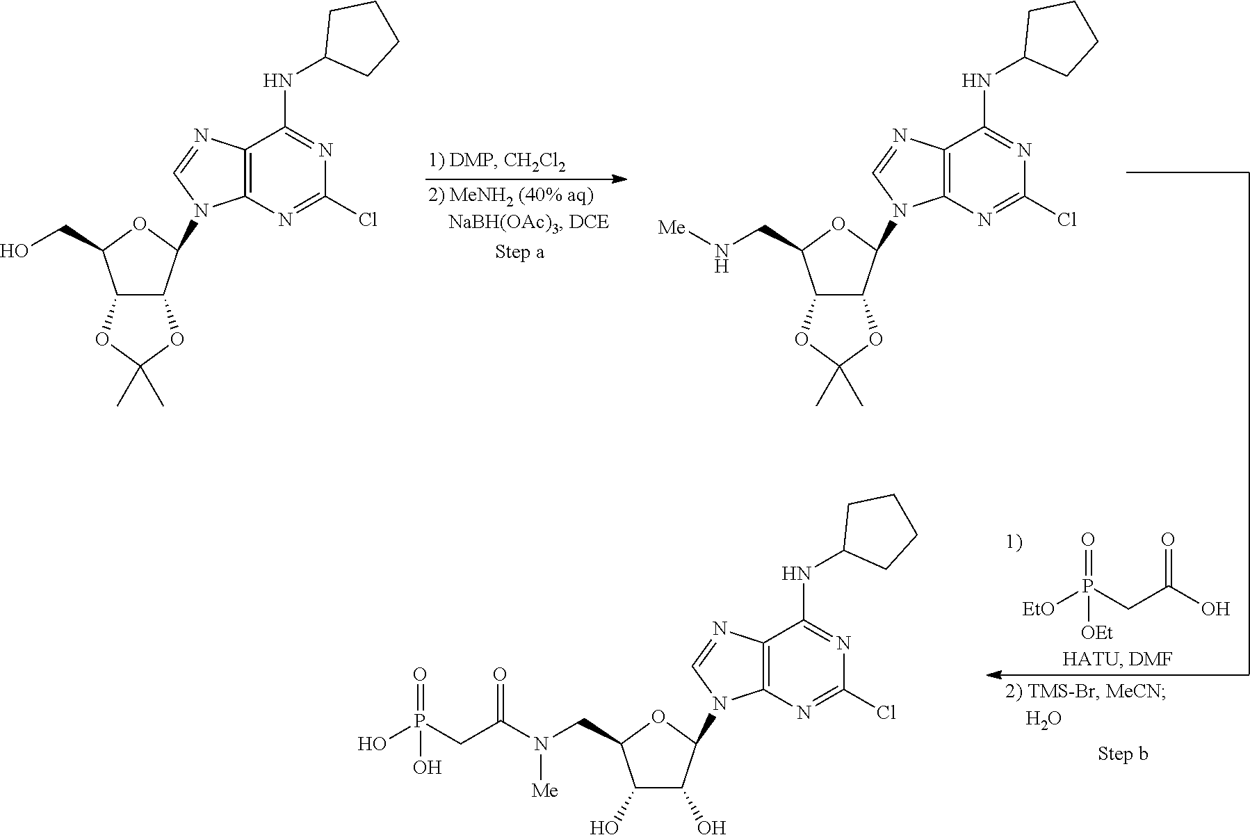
[EtO]P(CC(O)=O)(=O)[OEt].OCC1C2C(C(N3C4=C(C(NC5CCCC5)=NC(Cl)=N4)N=C3)O1)OC(C)(C)O2.N(CC1C2C(C(N3C4=C(C(NC5CCCC5)=NC(Cl)=N4)N=C3)O1)OC(C)(C)O2)[Me].N(CC1C(O)C(O)C(N2C3=C(C(NC4CCCC4)=NC(Cl)=N3)N=C2)O1)(C(CP(O)(=O)O)=O)[Me]
